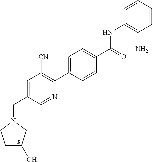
C1=CC=CC(NC(C2=CC=C(C3=C([CN])C=C(CN4CCC(O)C4)C=N3)C=C2)=O)=C1N.[R]
